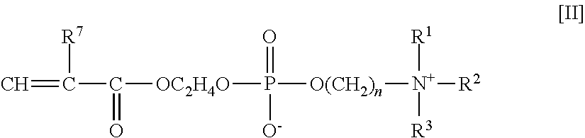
C([OC2H4O]P([O(CH2)n][N+]([R2])([R3])[R1])([O-])=O)(C(=C)[R7])=O
